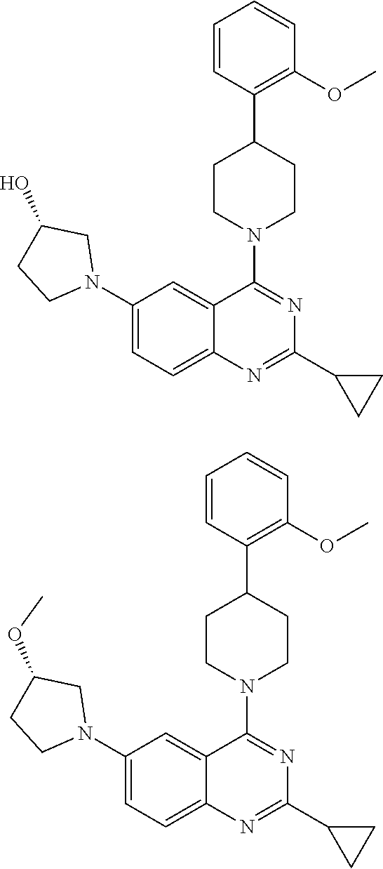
C1=CC(C2CCN(C3=NC(C4CC4)=NC4=CC=C(N5CC(O)CC5)C=C34)CC2)=C(OC)C=C1.C1=CC(C2CCN(C3=NC(C4CC4)=NC4=CC=C(N5CC(OC)CC5)C=C34)CC2)=C(OC)C=C1
